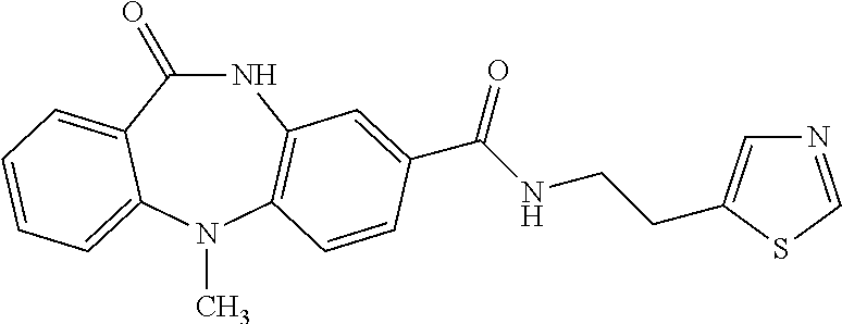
C1(=O)NC2=C(N(C)C3=CC=CC=C13)C=CC(C(NCCC1=CN=CS1)=O)=C2
